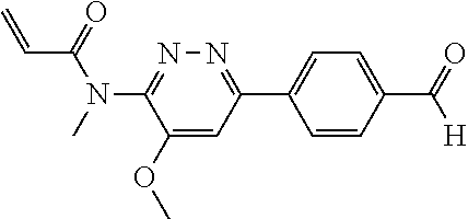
N1=C(C2=CC=C(C(=O)[H])C=C2)C=C(OC)C(N(C)C(=O)C=C)=N1
